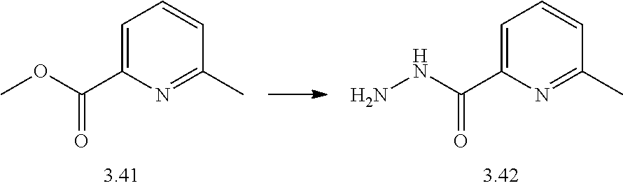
C1(C(NN)=O)=CC=CC(C)=N1.C1(C(OC)=O)=CC=CC(C)=N1
